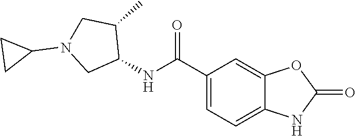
C1(C(NC2C(C)CN(C3CC3)C2)=O)=CC=C2C(=C1)OC(=O)N2
